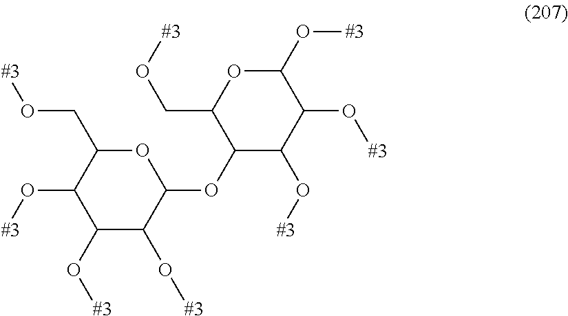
C1(O[#3])C(O[#3])C(OC2C(O[#3])C(O[#3])C(O[#3])OC2CO[#3])OC(CO[#3])C1O[#3]
